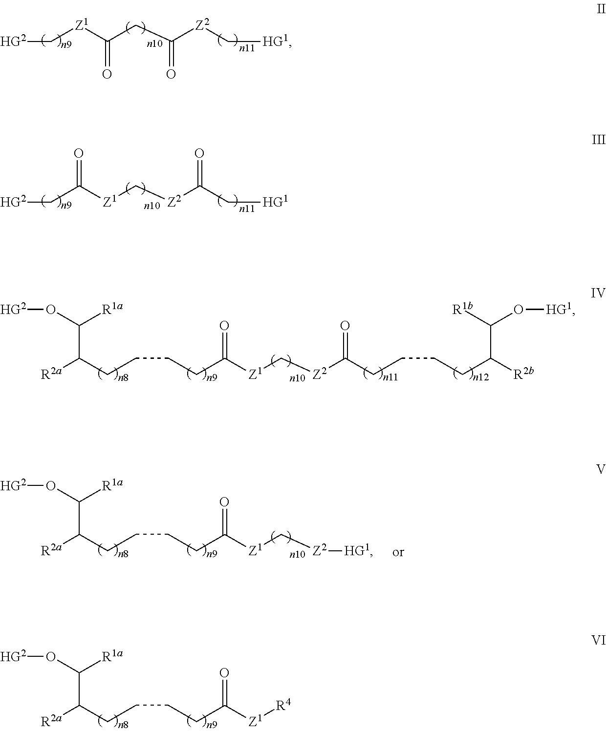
C(CC([Z2]C[HG1])=O)([Z1]C[HG2])=O.[Z1](C[Z2]C(C[HG1])=O)C(C[HG2])=O.[Z1](C[Z2]C(CCCCC([R2b])C([R1b])O[HG1])=O)C(CCCCC([R2a])C(O[HG2])[R1a])=O.[Z1]([R4])C(CCCCC([R2a])C(O[HG2])[R1a])=O.[Z1](C[Z2][HG1])C(CCCCC([R2a])C(O[HG2])[R1a])=O
